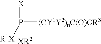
P([(CY1Y2)nC(O)OR3])([R1X])([XR2])=[X]
